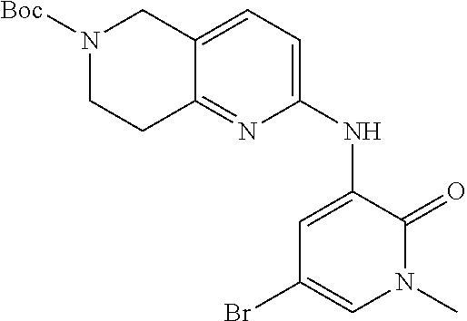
C1(NC2=CC(Br)=CN(C)C2=O)=CC=C2C(=N1)CCN([Boc])C2
